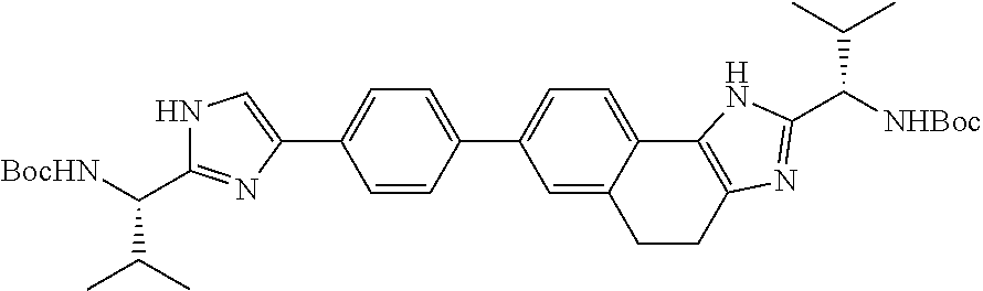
N1C(C(C(C)C)[BocHN])=NC(C2=CC=C(C3=CC=C4C(=C3)CCC3=C4NC(C(C(C)C)[NHBoc])=N3)C=C2)=C1
